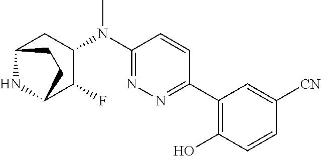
C1(N(C2=NN=C(C3=C(O)C=CC([CN])=C3)C=C2)C)CC2NC(C1F)CC2
